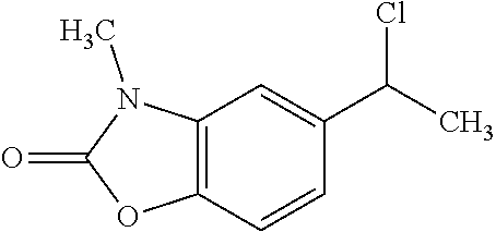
O=C1OC2=C(N1C)C=C(C(Cl)C)C=C2
